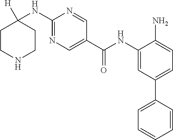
N(C1=NC=C(C(NC2=CC(C3=CC=CC=C3)=CC=C2N)=O)C=N1)C1([H])CCNCC1
